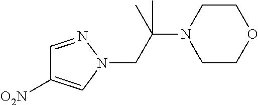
C1CN(C(CN2N=CC([O2N])=C2)(C)C)CCO1
